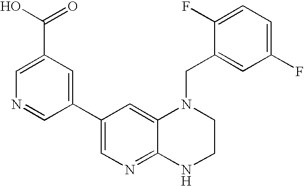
C1=C(C(O)=O)C=C(C2=CN=C3C(=C2)N(CC2=CC(F)=CC=C2F)CCN3)C=N1
